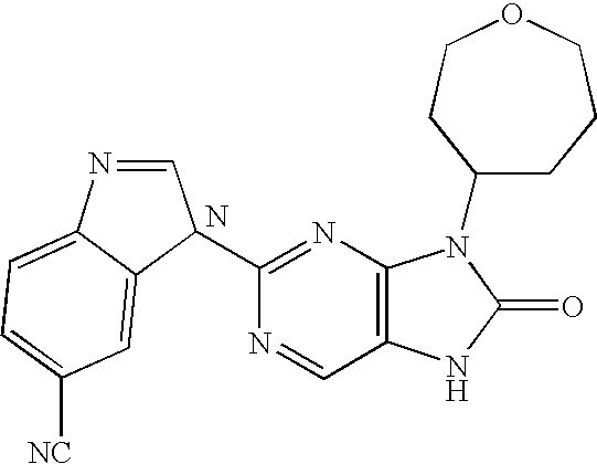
C1(C2C=NC3=CC=C([NC])C=C32)=NC2=C(C=N1)NC(=O)N2C1CCCOCC1.N
